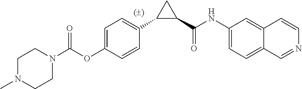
C1(C(NC2=CC=C3C=NC=CC3=C2)=O)CC1C1=CC=C(OC(N2CCN(C)CC2)=O)C=C1
